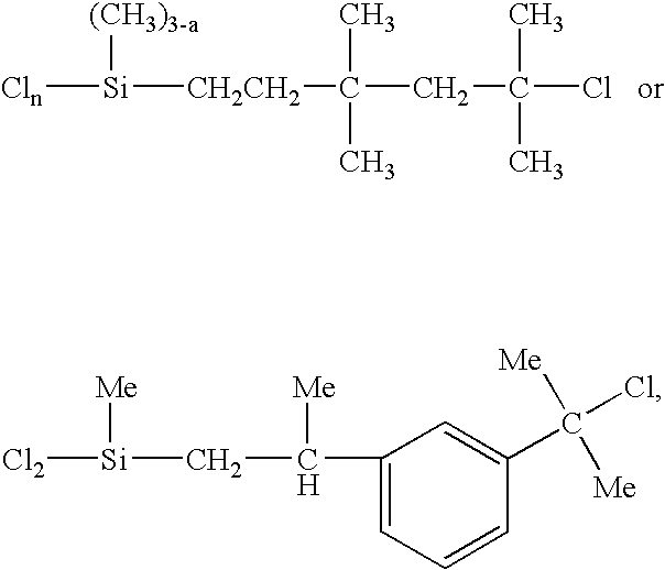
[Cln][Si]([(CH3)3-a])[CH2CH2]C(C)(C)CC(C)(Cl)C.C1(C([Me])C[Si]([Me])[Cl2])=CC=CC(C(Cl)([Me])[Me])=C1
